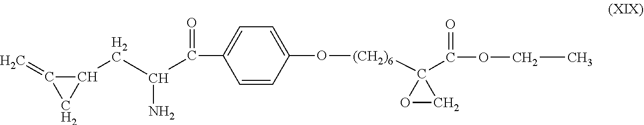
C1(CC(N)C(=O)C2=CC=C(O[(CH2)6]C3(C(=O)OCC)CO3)C=C2)C(=C)C1
